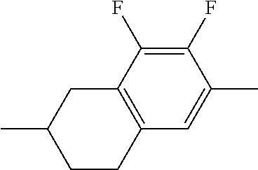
CC1CCC2=C(C1)C(F)=C(F)C(C)=C2
